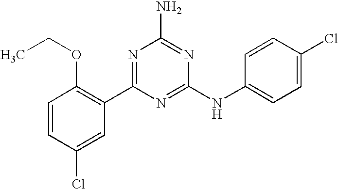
C1=CC(Cl)=CC(C2=NC(N)=NC(NC3=CC=C(Cl)C=C3)=N2)=C1OCC
